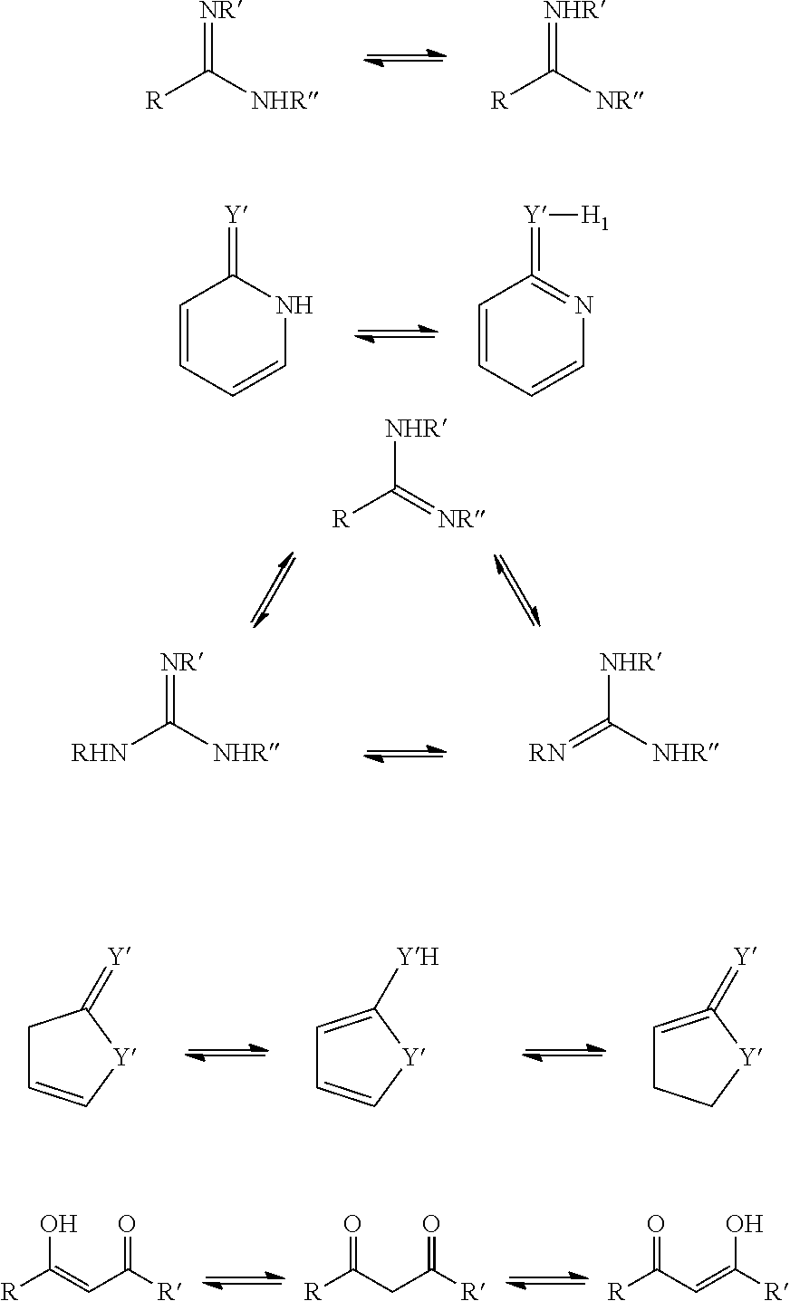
[NR]=C([NHR])[R].[NHR]=C([NR])[R].C1=CC=CNC1=[Y].C1=CC=CN=C1=[Y][H1].[NHR]C(=[NR])[R].[NHR]C([NHR])=[RN].[NR]=C([NHR])[RHN].C1C=C[Y]C1=[Y].C1=C([YH])[Y]C=C1.C1=C(=[Y])[Y]CC1.[R]C(=CC([R])=O)O.[R]C(CC([R])=O)=O.[R]C(C=C([R])O)=O
